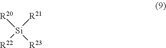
[R22][Si]([R21])([R23])[R20]
